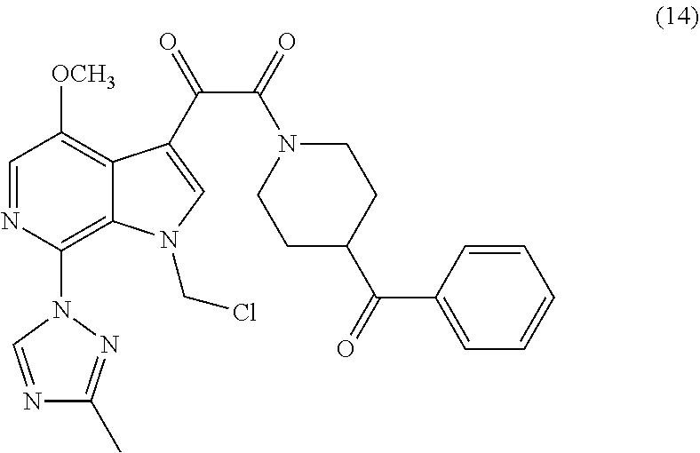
C(C(=O)N1CCC(C(=O)C2=CC=CC=C2)CC1)(=O)C1=CN(CCl)C2=C(N3C=NC(C)=N3)N=CC([OCH3])=C21
